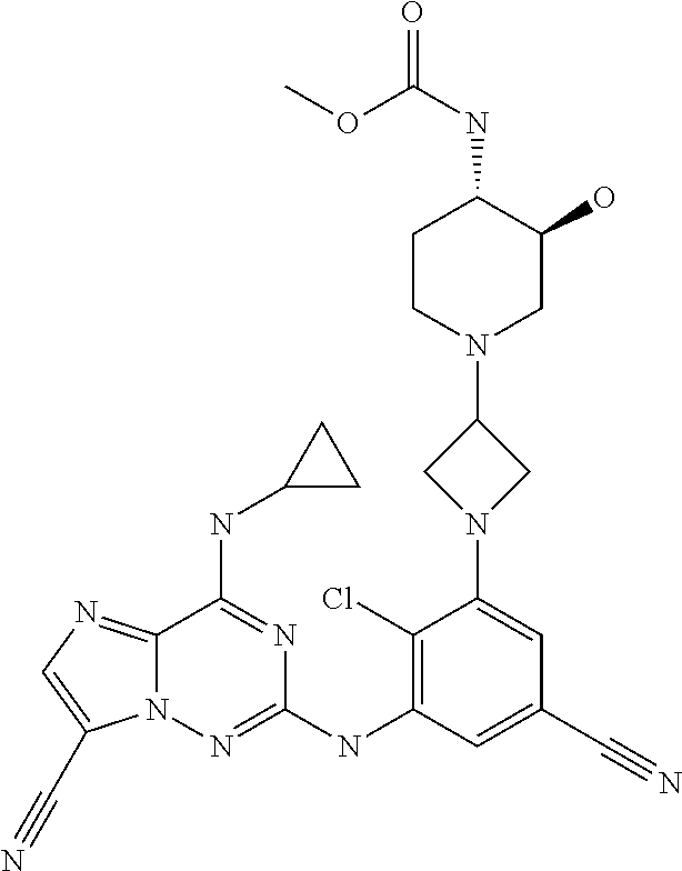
C12=NC=C(C#N)N1N=C(NC1=C(Cl)C(N3CC(N4CC(O)C(NC(=O)OC)CC4)C3)=CC(C#N)=C1)N=C2NC1CC1
